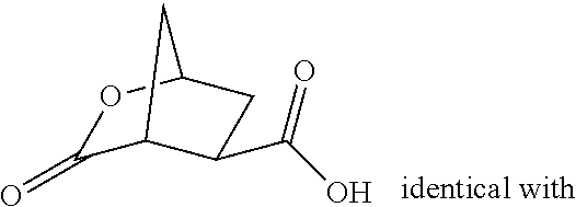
C1(=O)C2C(C(O)=O)CC(O1)C2
